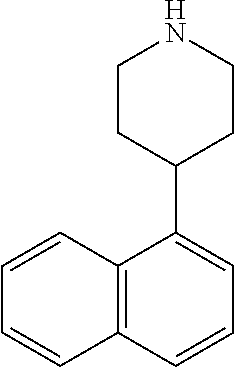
C12=C(C(C3CCNCC3)=CC=C1)C=CC=C2
